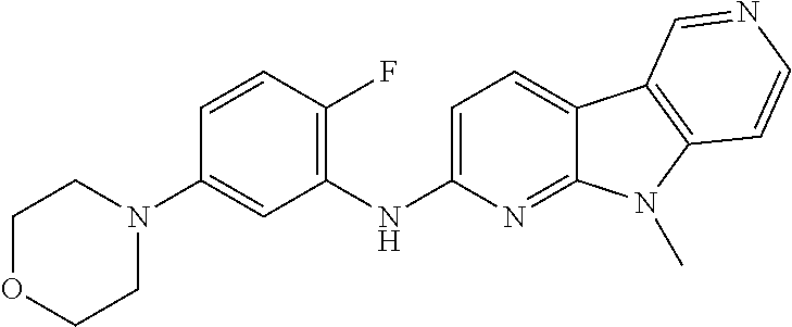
C1=C(N2CCOCC2)C=CC(F)=C1NC1=CC=C2C(=N1)N(C)C1=C2C=NC=C1
